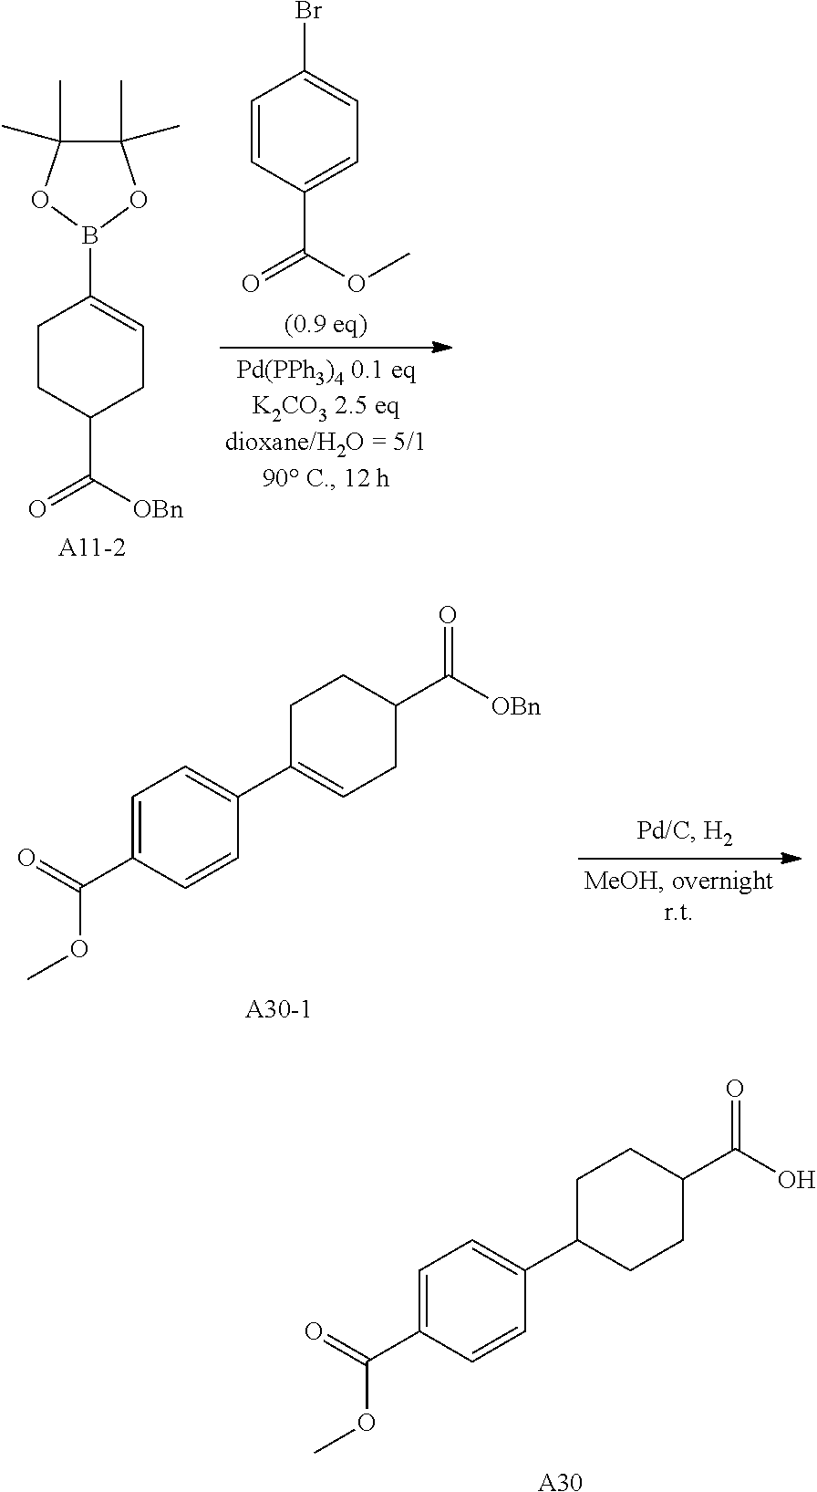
C1=CC(C(OC)=O)=CC=C1Br.C1CC(C([OBn])=O)CC=C1B1OC(C)(C)C(C)(C)O1.C1=C(C(=O)OC)C=CC(C2=CCC(C([OBn])=O)CC2)=C1.C1=C(C(=O)OC)C=CC(C2CCC(C(O)=O)CC2)=C1.[A30]
